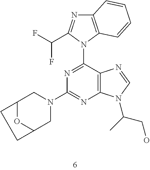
C12=C(C(N3C(C(F)F)=NC4=C3C=CC=C4)=NC(N3CC4OC(C3)CC4)=N1)N=CN2C(C)CO
